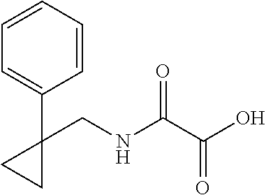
C(NC(C(O)=O)=O)C1(C2=CC=CC=C2)CC1
